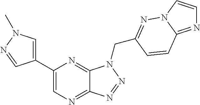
C1=C(C2=CN=C3C(=N2)N(CC2=NN4C=CN=C4C=C2)N=N3)C=NN1C
